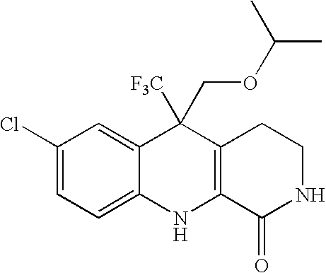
C1(Cl)=CC=C2C(=C1)C([F3C])(COC(C)C)C1=C(N2)C(=O)NCC1
